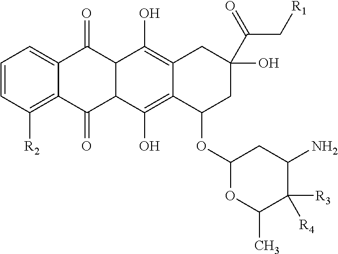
C12=C(O)C3C(=O)C4=C([R2])C=CC=C4C(=O)C3C(O)=C1CC(O)(C(C[R1])=O)CC2OC1OC(C)C([R3])([R4])C(N)C1
